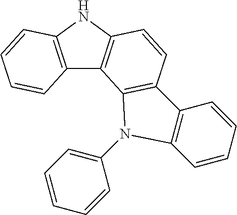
C12=C(NC3=C1C1=C(C=C3)C3=C(C=CC=C3)N1C1=CC=CC=C1)C=CC=C2
